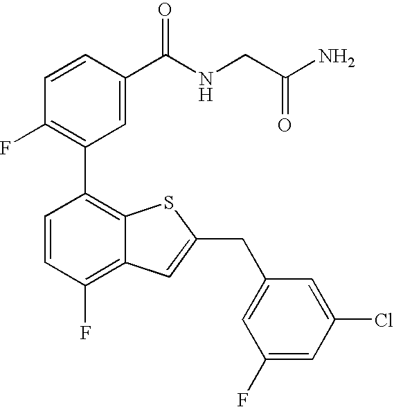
C1=CC(C(NCC(=O)N)=O)=CC(C2=C3C(=C(F)C=C2)C=C(CC2=CC(F)=CC(Cl)=C2)S3)=C1F
